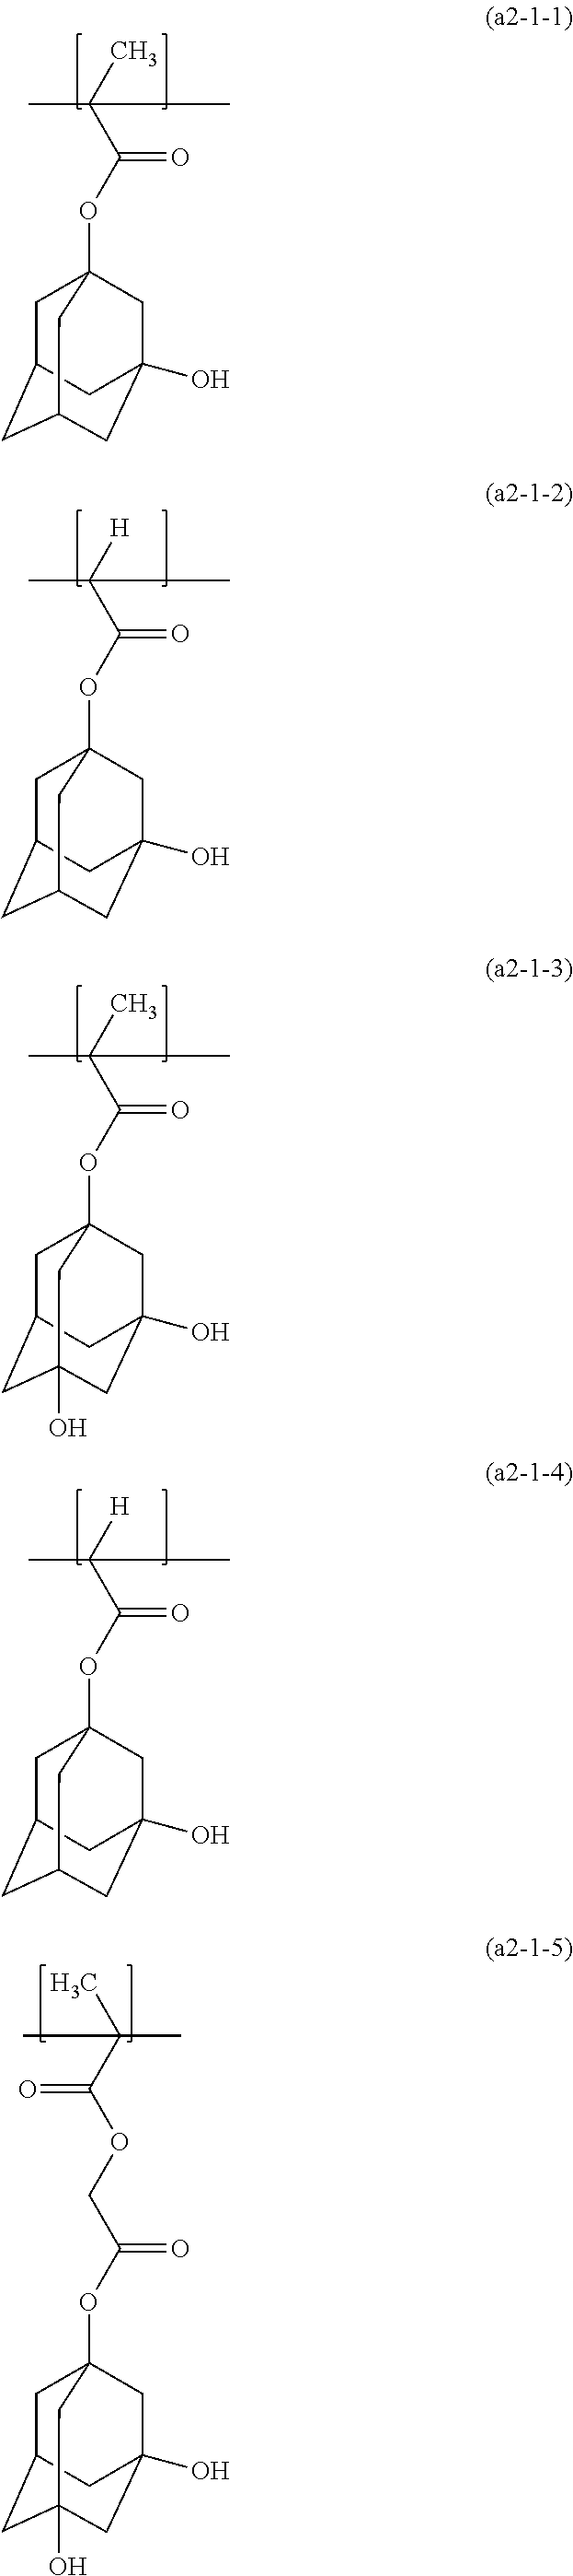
[H]C(C(OC12CC3CC(CC(O)(C3)C1)C2)=O)(C)C.CC(C(OC12CC3CC(O)(CC(O)(C3)C1)C2)=O)(C)C.[H]C(C(OC12CC3CC(CC(O)(C3)C1)C2)=O)(C)C.C(C(OC12CC3CC(O)(CC(O)(C3)C1)C2)=O)OC(C(C)(C)C)=O.CC(C(OC12CC3CC(CC(O)(C3)C1)C2)=O)(C)C
